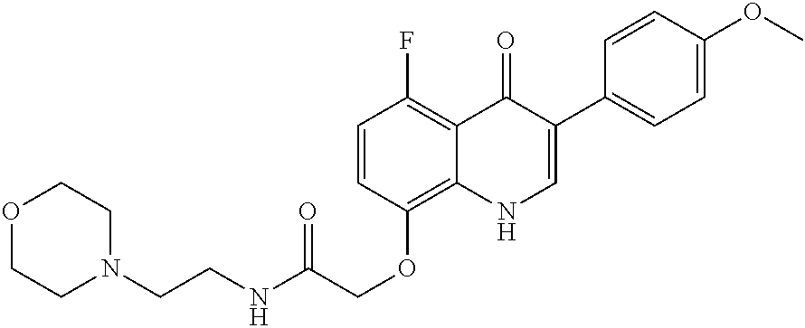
C1N(CCNC(COC2=C3C(=C(F)C=C2)C(=O)C(C2=CC=C(OC)C=C2)=CN3)=O)CCOC1
